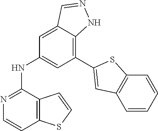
C1=C2C(=C(C3=CC4=C(C=CC=C4)S3)C=C1NC1=NC=CC3=C1C=CS3)NN=C2
